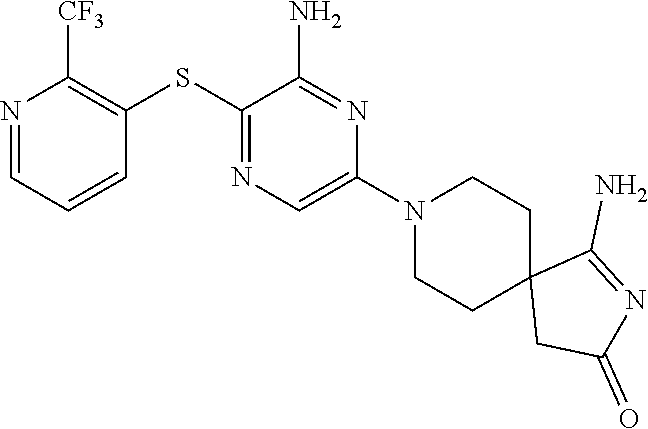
S(C1=NC=C(N2CCC3(CC2)CC(=O)N=C3N)N=C1N)C1=C([CF3])N=CC=C1
